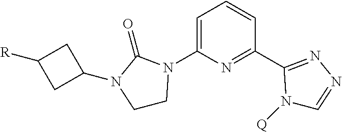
C1CN(C2=CC=CC(C3=NN=CN3[Q])=N2)C(=O)N1C1CC([R])C1
